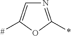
N1=C(*)OC([#])=C1
